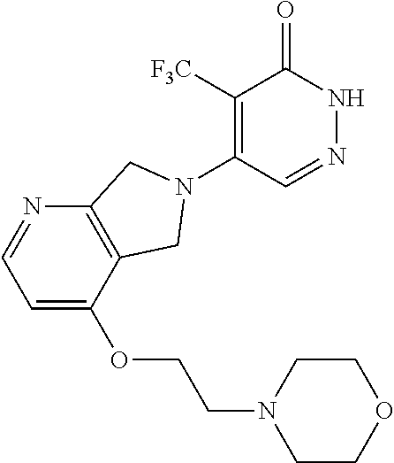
C1([F3C])=C(N2CC3=C(N=CC=C3OCCN3CCOCC3)C2)C=NNC1=O
